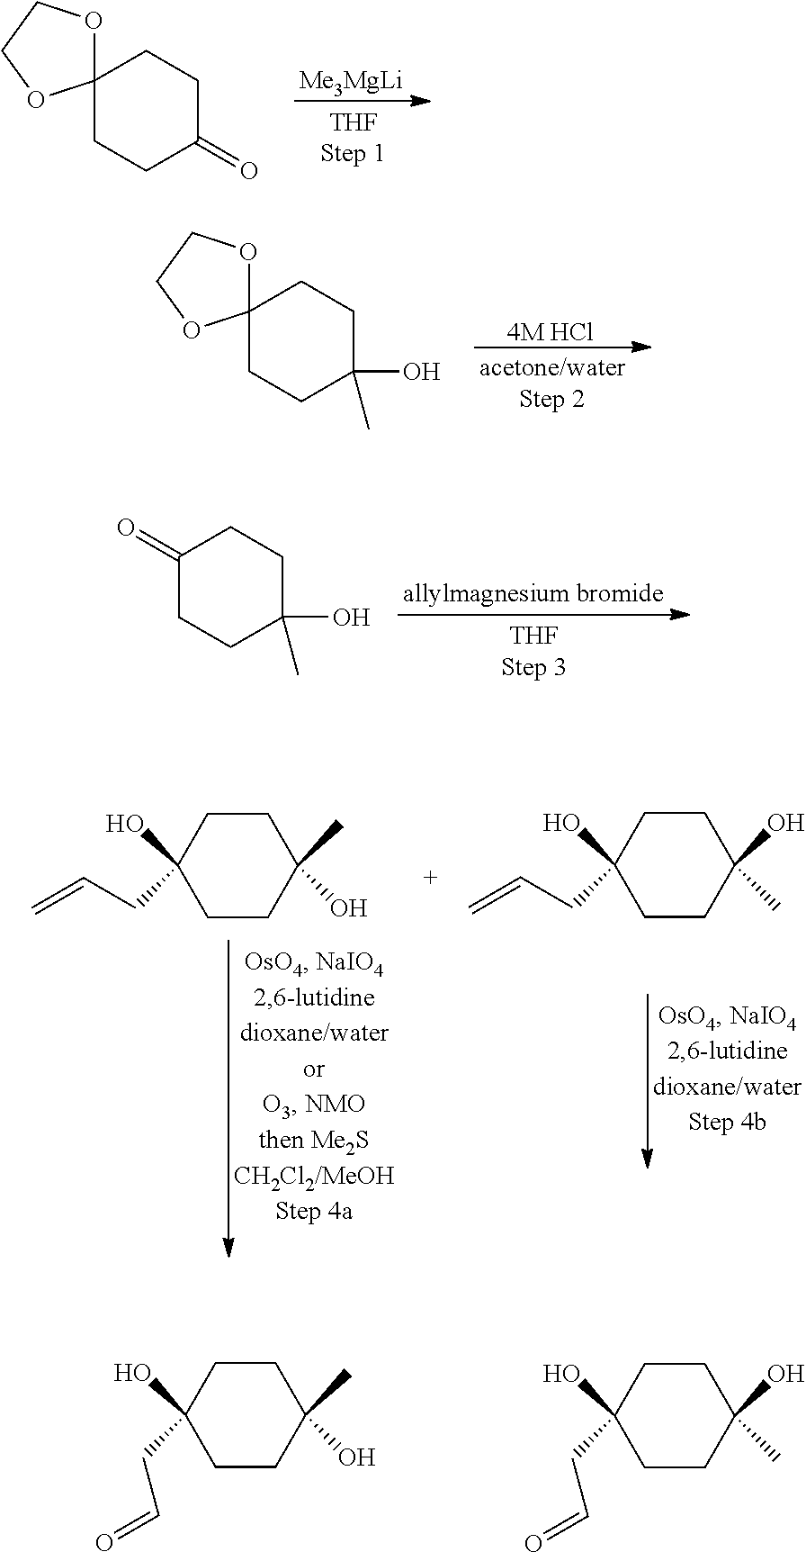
[Me3MgLi].C1C2(CCC(=O)C1)OCCO2.[4M HCl].C1C2(CCC(O)(C)C1)OCCO2.C1(=O)CCC(O)(C)CC1.C1C(O)(CC=O)CCC(C)(O)C1.C1C(O)(CC=O)CCC(O)(C)C1.C1C(O)(CC=C)CCC(C)(O)C1.C1C(O)(CC=C)CCC(O)(C)C1
